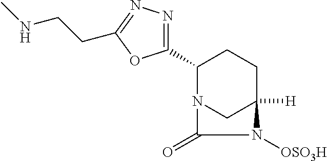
C1(C2=NN=C(CCNC)O2)N2CC([H])(CC1)N([OSO3H])C2=O
